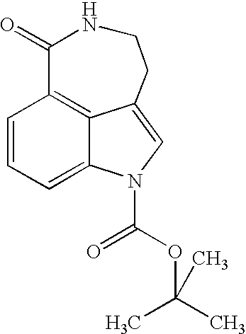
C1=CC=C2C3=C1C(=O)NCCC3=CN2C(=O)OC(C)(C)C
